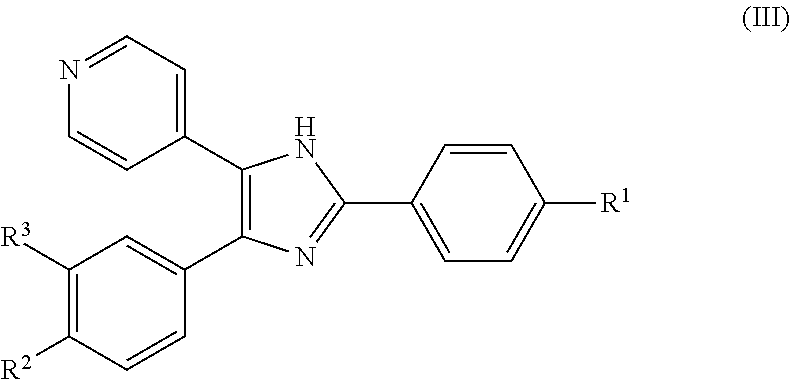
C1([R3])=C([R2])C=CC(C2=C(C3=CC=NC=C3)NC(C3=CC=C([R1])C=C3)=N2)=C1
